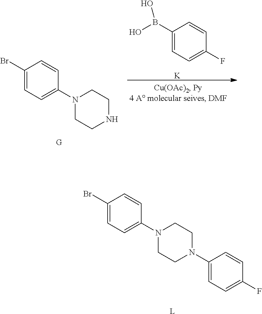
C1(B(O)O)=CC=C(F)C=C1.[K].C1(Br)=CC=C(N2CCNCC2)C=C1.C1(Br)=CC=C(N2CCN(C3=CC=C(F)C=C3)CC2)C=C1.[L]
